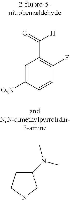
C1=C([O2N])C=CC(F)=C1C(=O)[H].C1(N(C)C)CCNC1
